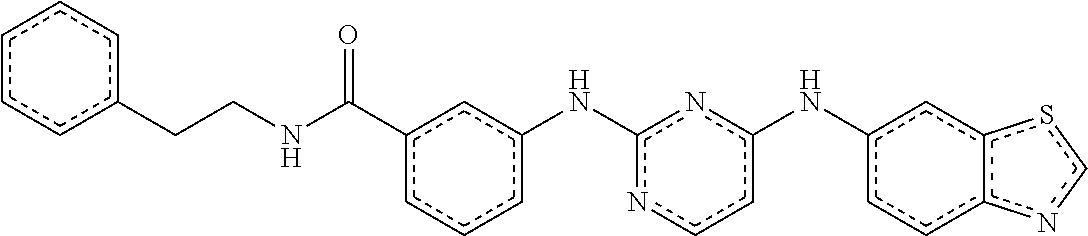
c1ccc(Nc2nccc(Nc3ccc4c(c3)scn4)n2)cc1C(NCCc1ccccc1)=O
